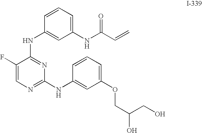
C1(NC(C=C)=O)=CC=CC(NC2=NC(NC3=CC(OCC(CO)O)=CC=C3)=NC=C2F)=C1
